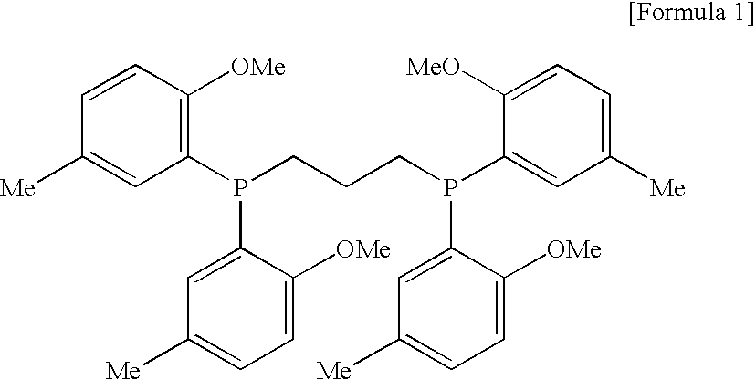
C1=CC([OMe])=C(P(CCCP(C2=CC([Me])=CC=C2[MeO])C2=CC([Me])=CC=C2[OMe])C2=CC([Me])=CC=C2[OMe])C=C1[Me]
